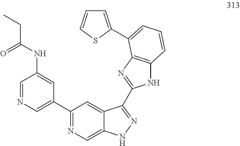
C1=NC=C(C2=NC=C3C(=C2)C(C2=NC4=C(N2)C=CC=C4C2=CC=CS2)=NN3)C=C1NC(CC)=O
